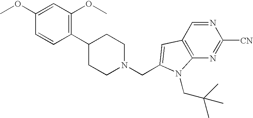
C1(C2CCN(CC3=CC4=C(N=C([CN])N=C4)N3CC(C)(C)C)CC2)=C(OC)C=C(OC)C=C1
